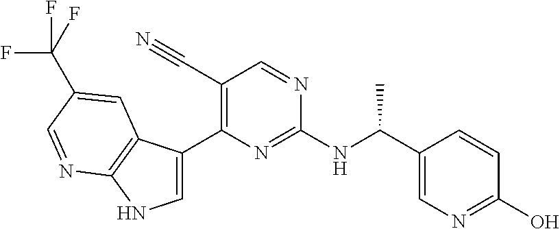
C1(C#N)=C(C2=CNC3=C2C=C(C(F)(F)F)C=N3)N=C(NC(C2=CN=C(O)C=C2)C)N=C1
